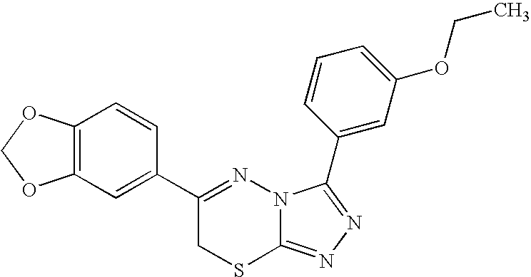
C12=C(C=C(C3=NN4C(=NN=C4C4=CC(OCC)=CC=C4)SC3)C=C1)OCO2
